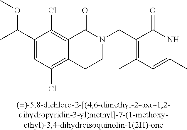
C1(C(OC)C)=CC(Cl)=C2C(=C1Cl)C(=O)N(CC1=C(C)C=C(C)NC1=O)CC2
